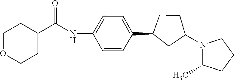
N(C(C1CCOCC1)=O)C1=CC=C(C2CC(N3C(C)CCC3)CC2)C=C1
